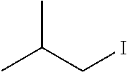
C(CI)(C)C
